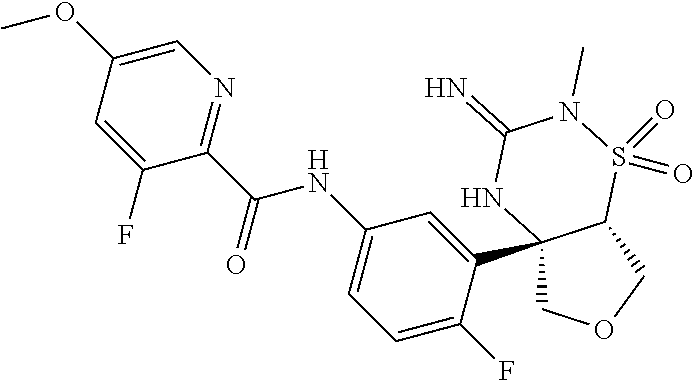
C12(C3=CC(NC(C4=NC=C(OC)C=C4F)=O)=CC=C3F)COCC1S(=O)(=O)N(C)C(=N)N2
